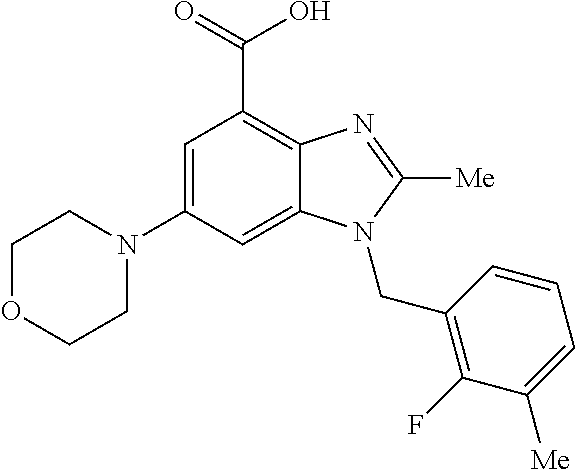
C1OCCN(C2=CC(C(O)=O)=C3C(=C2)N(CC2=C(F)C([Me])=CC=C2)C([Me])=N3)C1
